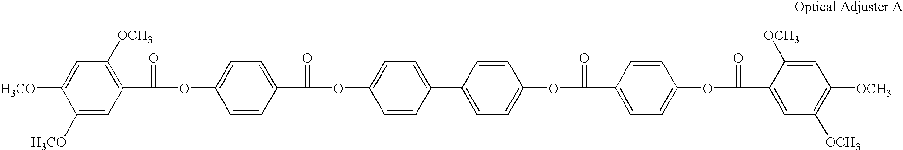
C1([H3CO])=CC(C(=O)OC2=CC=C(C(=O)OC3=CC=C(C4=CC=C(OC(=O)C5=CC=C(OC(=O)C6=CC([OCH3])=C([OCH3])C=C6[OCH3])C=C5)C=C4)C=C3)C=C2)=C([OCH3])C=C1[H3CO]
